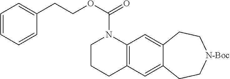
C1CCC2=C(N1C(OCCC1=CC=CC=C1)=O)C=C1C(=C2)CC[N-Boc]CC1
